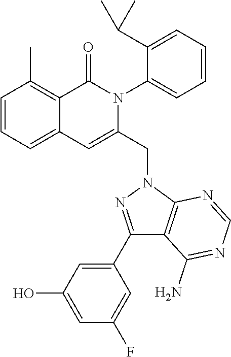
C1=CC=C2C(=C1C)C(=O)N(C1=CC=CC=C1C(C)C)C(CN1C3=C(C(N)=NC=N3)C(C3=CC(O)=CC(F)=C3)=N1)=C2
